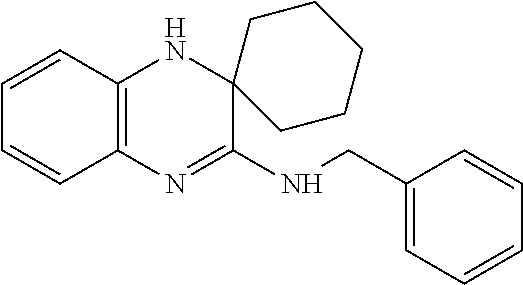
C1=CC2=C(C=C1)N=C(NCC1=CC=CC=C1)C1(N2)CCCCC1
